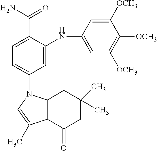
C12=C(C(=O)CC(C)(C)C1)C(C)=CN2C1=CC=C(C(N)=O)C(NC2=CC([OCH3])=C([OCH3])C([OCH3])=C2)=C1
